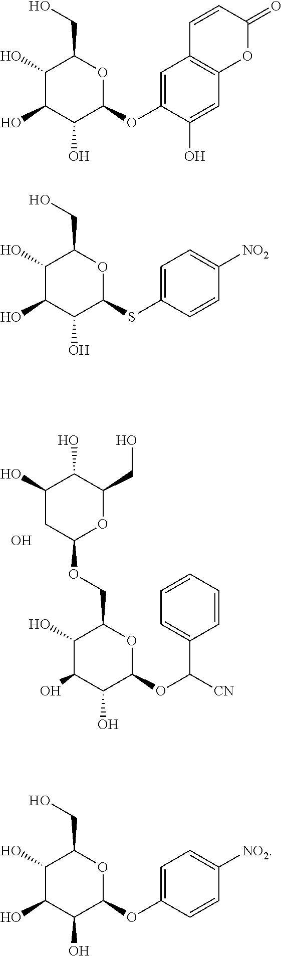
C1(C([CN])OC2OC(COC3OC(CO)C(O)C(O)C3)C(O)C(O)C2O)=CC=CC=C1.O.C1=C(OC2OC(CO)C(O)C(O)C2O)C(O)=CC2=C1C=CC(=O)O2.C1=C(SC2OC(CO)C(O)C(O)C2O)C=CC([NO2])=C1.C1=C(OC2OC(CO)C(O)C(O)C2O)C=CC([NO2])=C1
